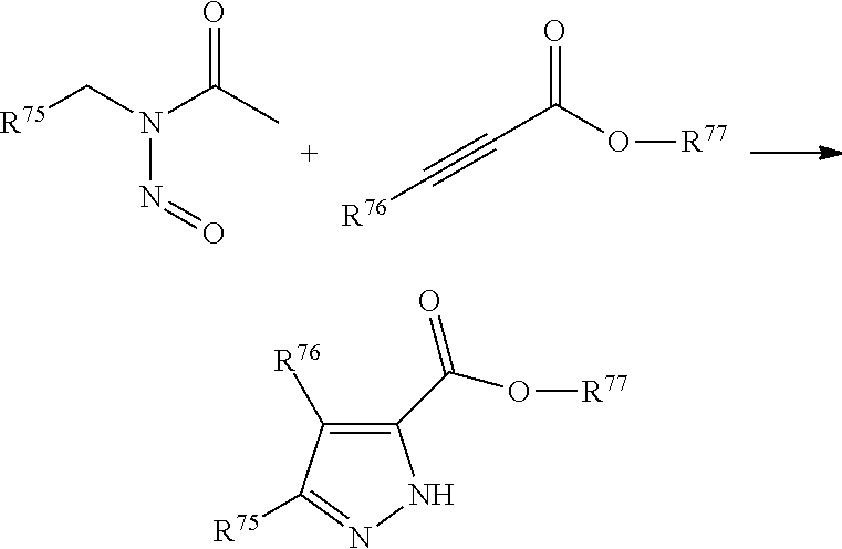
[R75]CN(N=O)C(C)=O.[R76]C#CC(O[R77])=O.C1(C(O[R77])=O)=C([R76])C([R75])=NN1
